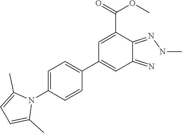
N1(C2=CC=C(C3=CC(=N)C(=NNC)C(C(=O)OC)=C3)C=C2)C(C)=CC=C1C
